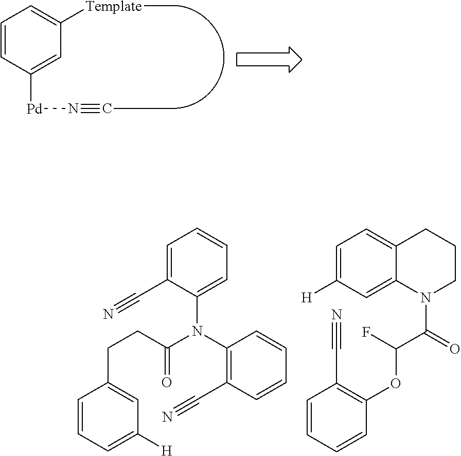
C1=CC([Pd]N#CC)=CC([Template]C)=C1.C1=CC=C([H])C=C1CCC(N(C1=C(C#N)C=CC=C1)C1=CC=CC=C1C#N)=O.C1=CC=CC(OC(C(N2CCCC3=CC=C([H])C=C23)=O)F)=C1C#N
